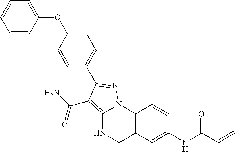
C12=C(C(N)=O)C(C3=CC=C(OC4=CC=CC=C4)C=C3)=NN1C1=C(CN2)C=C(NC(C=C)=O)C=C1
